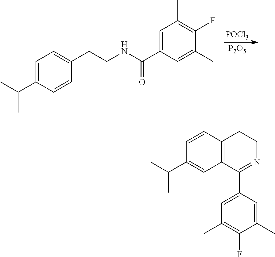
[POCl3].[P2O5].C1=C(C(C)C)C=CC(CCNC(C2=CC(C)=C(F)C(C)=C2)=O)=C1.C12=C(C(C3=CC(C)=C(F)C(C)=C3)=NCC1)C=C(C(C)C)C=C2
